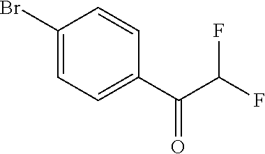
C1(Br)=CC=C(C(C(F)F)=O)C=C1
